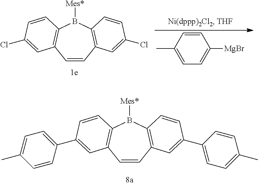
C1=CC2=C(B([Mes*])C3=C1C=C(Cl)C=C3)C=CC(Cl)=C2.C1=CC(C)=CC=C1[MgBr].C1=CC2=C(B([Mes*])C3=C1C=C(C1=CC=C(C)C=C1)C=C3)C=CC(C1=CC=C(C)C=C1)=C2
